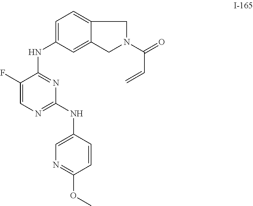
C1(F)=CN=C(NC2=CN=C(OC)C=C2)N=C1NC1=CC=C2C(=C1)CN(C(=O)C=C)C2
